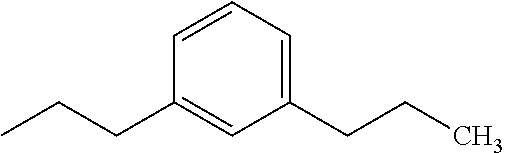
C1(CCC)=CC=CC(CCC)=C1
